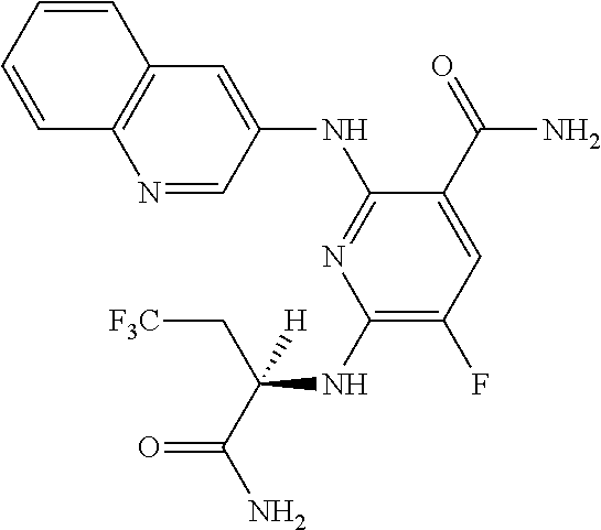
C1(NC(C[F3C])(C(=O)N)[H])=C(F)C=C(C(=O)N)C(NC2=CC3=C(N=C2)C=CC=C3)=N1
